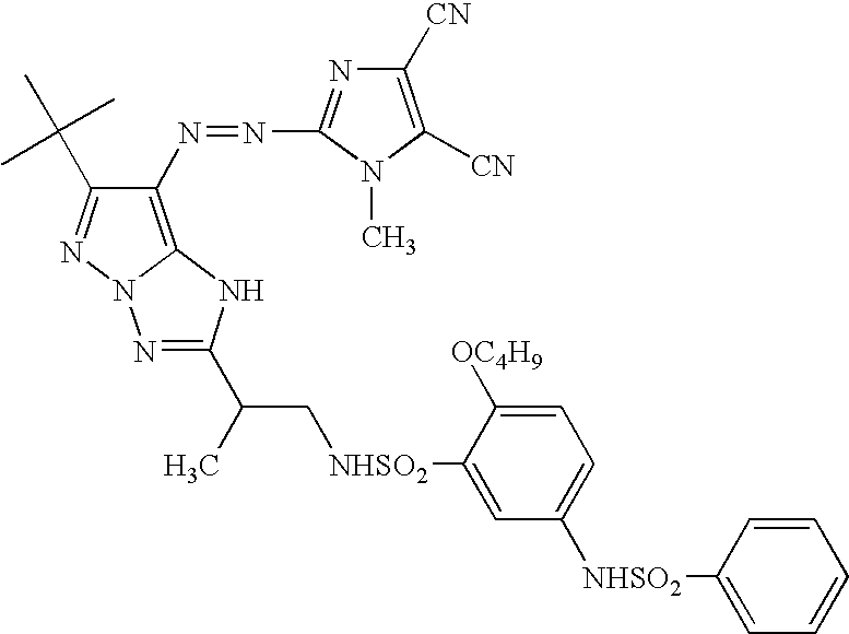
C12=C(N=NC3=NC([CN])=C([CN])N3C)C(C(C)(C)C)=NN1N=C(C(C[NHSO2]C1=CC([NHSO2]C3=CC=CC=C3)=CC=C1[OC4H9])C)N2
